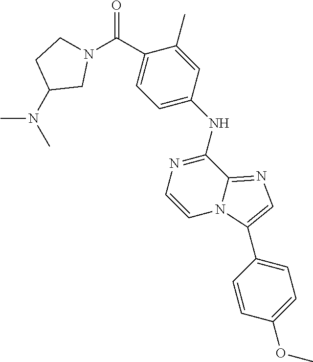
C1(C)=CC(NC2=NC=CN3C2=NC=C3C2=CC=C(OC)C=C2)=CC=C1C(N1CCC(N(C)C)C1)=O
